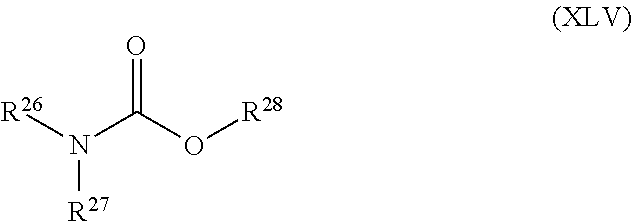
[R26]N(C(O[R28])=O)[R27]
